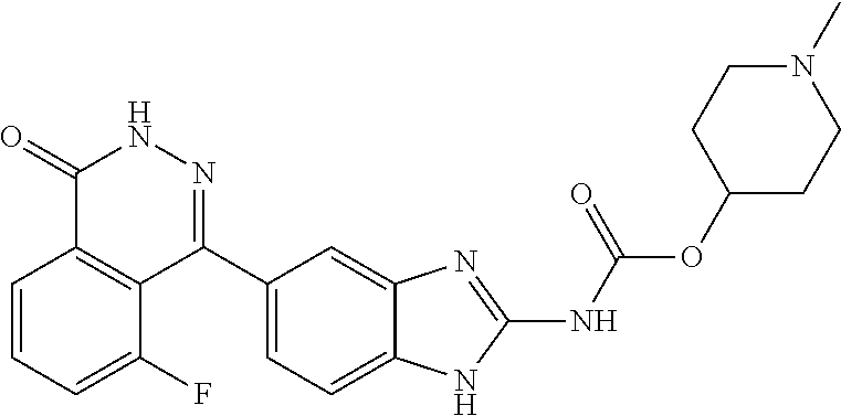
O(C(=O)NC1=NC2=CC(C3=NNC(=O)C4=C3C(F)=CC=C4)=CC=C2N1)C1CCN(C)CC1
